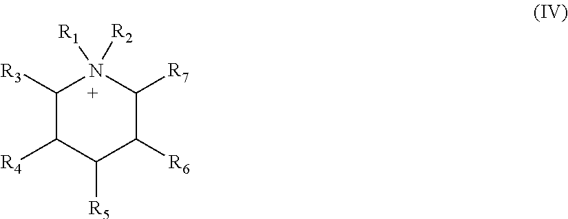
N1([R2])([R1])C([R3])C([R4])C([R5])C([R6])C1[R7]
